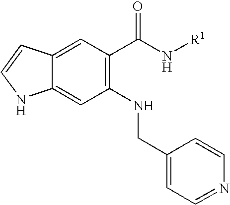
C12=CC(C(N[R1])=O)=C(NCC3=CC=NC=C3)C=C1NC=C2
